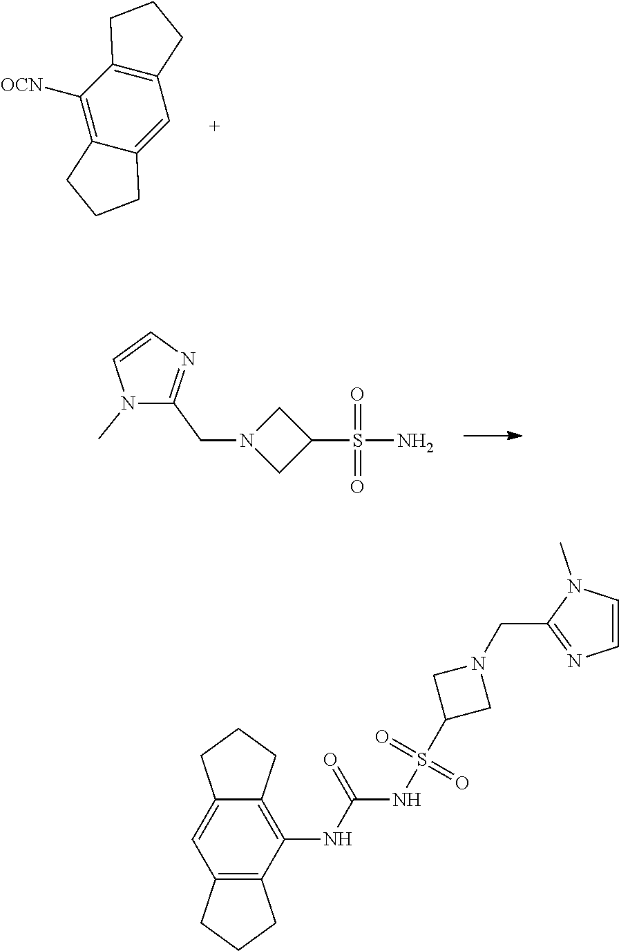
C12=C(C([OCN])=C3C(=C1)CCC3)CCC2.S(=O)(=O)(C1CN(CC2=NC=CN2C)C1)N.S(=O)(NC(NC1=C2C(=CC3=C1CCC3)CCC2)=O)(C1CN(CC2=NC=CN2C)C1)=O
